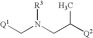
C([Q2])(CN(C[Q1])[R3])C
